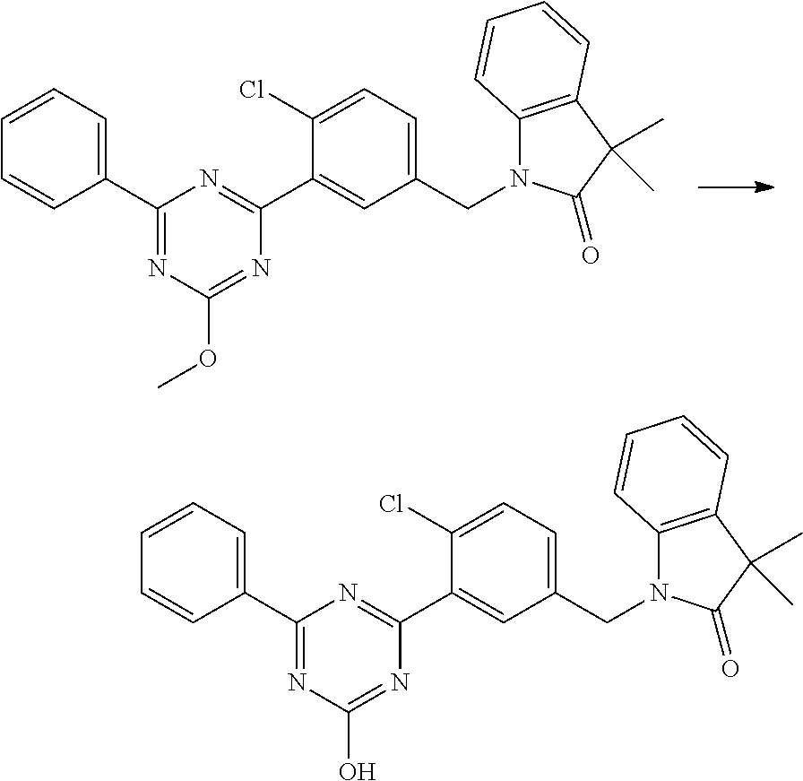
COC1=NC(C2=CC(CN3C4=C(C(C)(C)C3=O)C=CC=C4)=CC=C2Cl)=NC(C2=CC=CC=C2)=N1.OC1=NC(C2=CC(CN3C4=C(C(C)(C)C3=O)C=CC=C4)=CC=C2Cl)=NC(C2=CC=CC=C2)=N1
